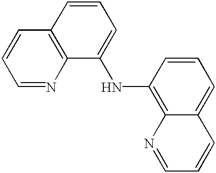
C1=NC2=C(C=C1)C=CC=C2NC1=C2C(=CC=C1)C=CC=N2
